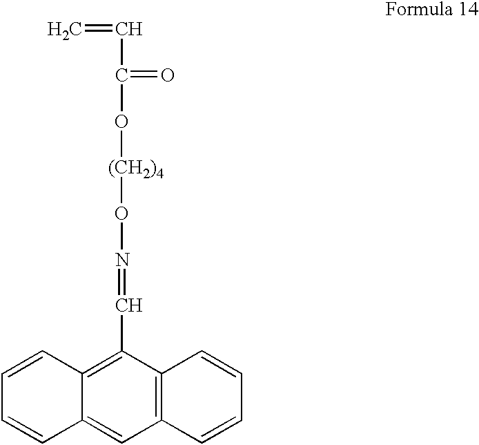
C(=C)C(=O)O[(CH2)4]ON=CC1=C2C(=CC3=C1C=CC=C3)C=CC=C2
